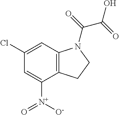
C12=C(C=C(Cl)C=C1[N+]([O-])=O)N(C(=O)C(=O)O)CC2
